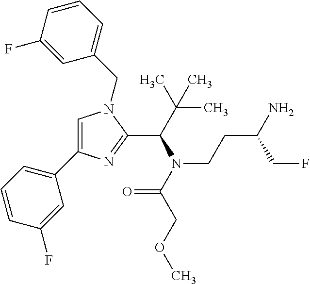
C1=C(C2=CC=CC(F)=C2)N=C(C(N(CCC(CF)N)C(=O)COC)C(C)(C)C)N1CC1=CC=CC(F)=C1
